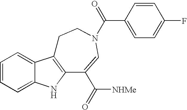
C1=CC=C2C(=C1)C1=C(N2)C(C([NHMe])=O)=CN(C(C2=CC=C(F)C=C2)=O)CC1
